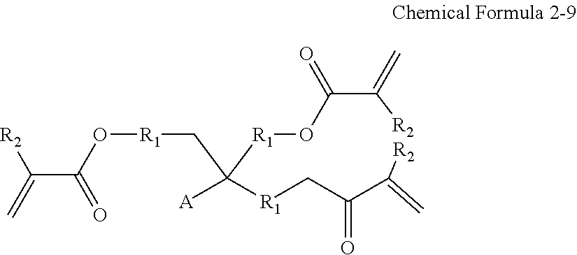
C(C(O[R1]CC([R1]OC(C([R2])=C)=O)([A])[R1]CC(C([R2])=C)=O)=O)(=C)[R2]
